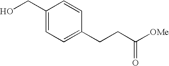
C1(CO)=CC=C(CCC([OMe])=O)C=C1
